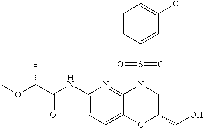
C(C)(OC)C(NC1=CC=C2C(=N1)N(S(C1=CC(Cl)=CC=C1)(=O)=O)CC(CO)O2)=O
